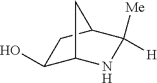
C1(O)C2NC([Me])([H])C(C1)C2
